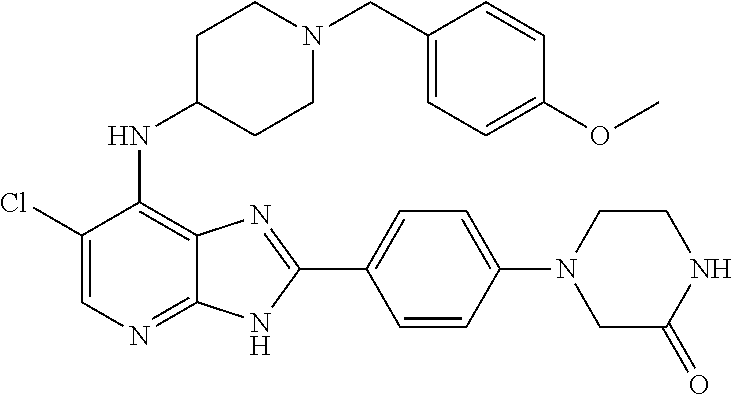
C1(Cl)=CN=C2C(=C1NC1CCN(CC3=CC=C(OC)C=C3)CC1)N=C(C1=CC=C(N3CCNC(=O)C3)C=C1)N2
